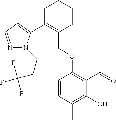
C1C(C2=CC=NN2CCC(F)(F)F)=C(COC2=C(C=O)C(O)=C(C)C=C2)CCC1
